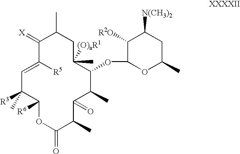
C1(=[X])C([R5])=CC([R3])(C)C([R6])OC(=O)C(C)C(=O)C(C)C(OC2OC(C)CC([N(CH3)2])C2[R2O])C(C)([(O)aR1])CC1C
